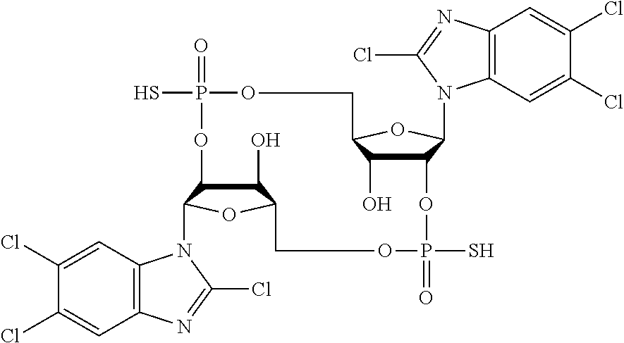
C1(O)C2C(N3C4=C(C=C(Cl)C(Cl)=C4)N=C3Cl)OC1COP(=O)(S)OC1C(O)C(OC1N1C3=C(C=C(Cl)C(Cl)=C3)N=C1Cl)COP(=O)(S)O2
